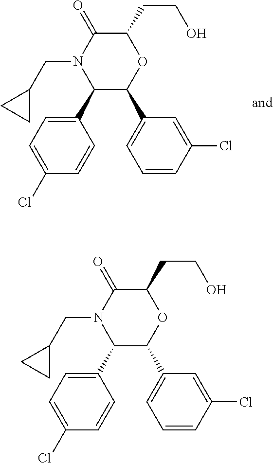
C1(C2=CC=C(Cl)C=C2)C(C2=CC=CC(Cl)=C2)OC(CCO)C(=O)N1CC1CC1.C1(C2=CC=C(Cl)C=C2)C(C2=CC=CC(Cl)=C2)OC(CCO)C(=O)N1CC1CC1
